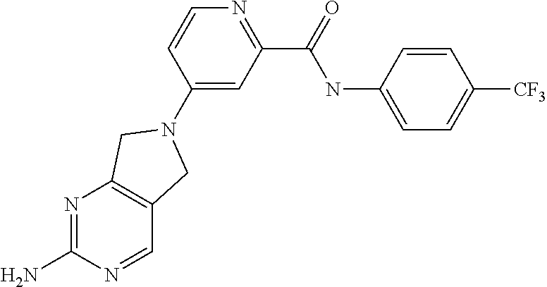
N1=C(N)N=CC2=C1CN(C1=CC(C(=O)NC3=CC=C([CF3])C=C3)=NC=C1)C2
